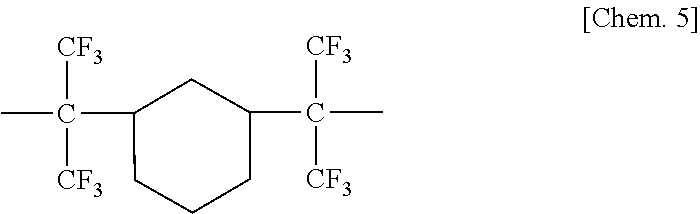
C1C(C([CF3])([CF3])C)CCCC1C([CF3])([CF3])C
